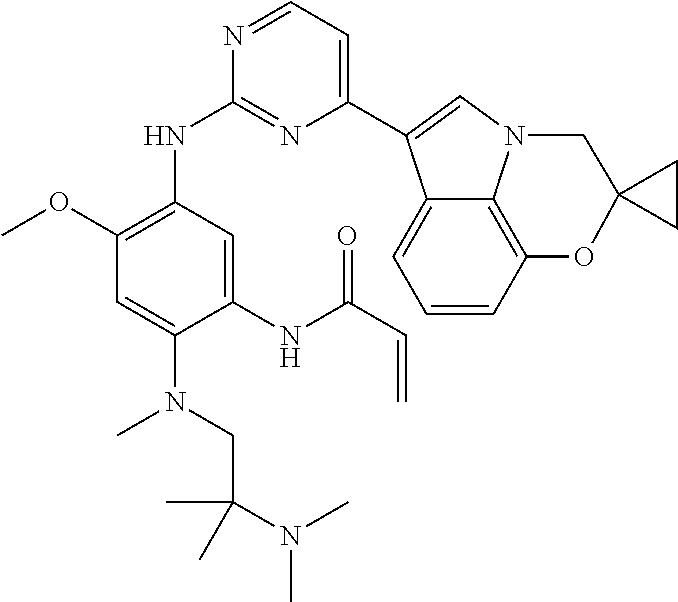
C12=C3C=CC=C1C(C1=CC=NC(NC4=C(OC)C=C(N(C)CC(N(C)C)(C)C)C(NC(C=C)=O)=C4)=N1)=CN2CC1(O3)CC1
